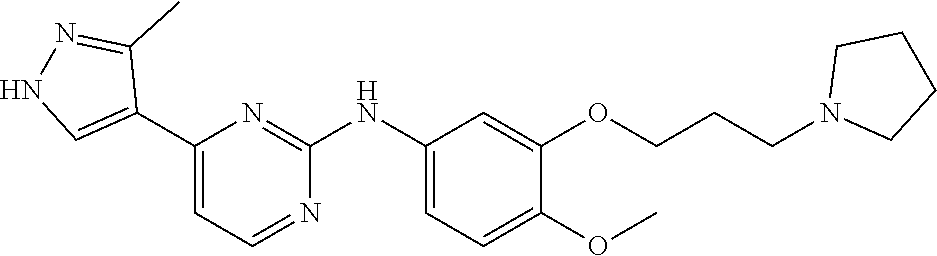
C1(C2=CNN=C2C)=CC=NC(NC2=CC=C(OC)C(OCCCN3CCCC3)=C2)=N1
